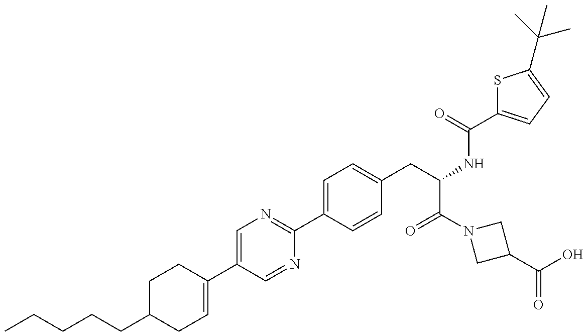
C1C(CCCCC)CC=C(C2=CN=C(C3=CC=C(CC(C(=O)N4CC(C(=O)O)C4)NC(=O)C4=CC=C(C(C)(C)C)S4)C=C3)N=C2)C1
